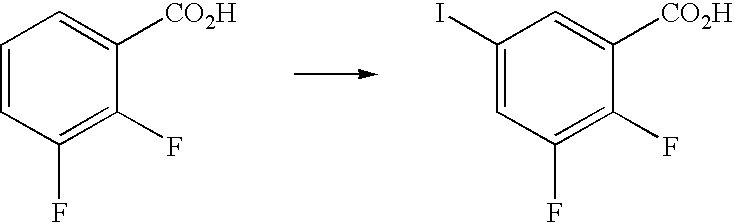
C1=CC(F)=C(F)C([CO2H])=C1.C1(I)=CC(F)=C(F)C([CO2H])=C1
